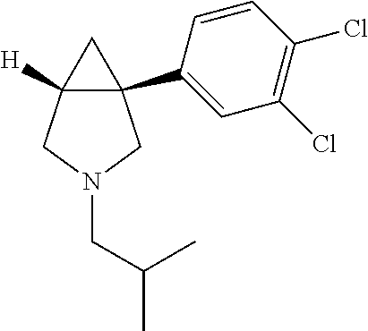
C12(C3=CC(Cl)=C(Cl)C=C3)C([H])(CN(CC(C)C)C1)C2
